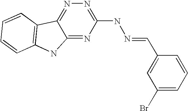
C12=NC(NN=CC3=CC(Br)=CC=C3)=NN=C1C1=C(N2)C=CC=C1
